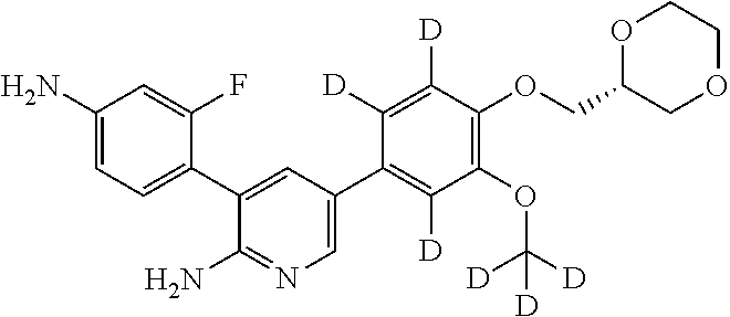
C1(N)=CC=C(C2=CC(C3=C([D])C(OC([D])([D])[D])=C(OCC4COCCO4)C([D])=C3[D])=CN=C2N)C(F)=C1
